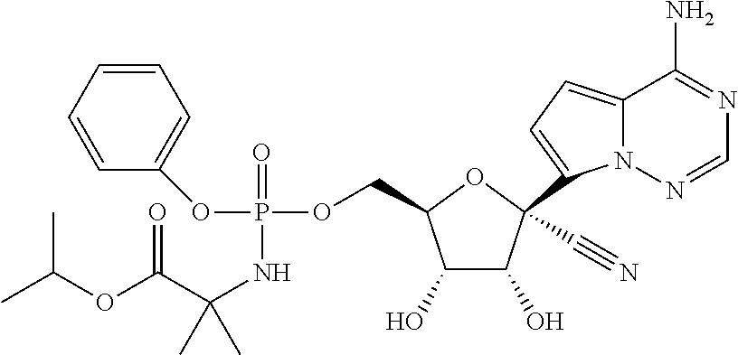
C12=CC=C(C3(C#N)C(O)C(O)C(COP(OC4=CC=CC=C4)(=O)NC(C(OC(C)C)=O)(C)C)O3)N1N=CN=C2N
